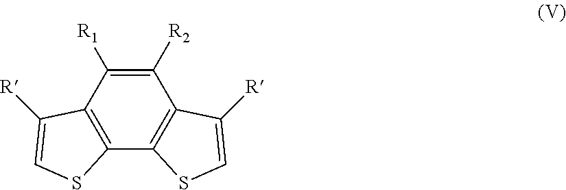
C1([R2])=C([R1])C2=C(C3=C1C([R])=CS3)SC=C2[R]
